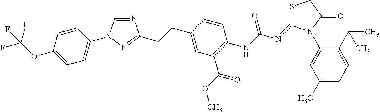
N1=CN(C2=CC=C(OC(F)(F)F)C=C2)N=C1CCC1=CC(C(OC)=O)=C(NC(N=C2SCC(=O)N2C2=CC(C)=CC=C2C(C)C)=O)C=C1
